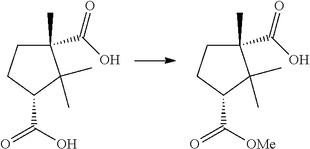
C1(C)(C(O)=O)CCC(C(=O)O)C1(C)C.C1(C)(C(O)=O)CCC(C(=O)[OMe])C1(C)C
